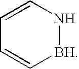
C1=CN[BH]C=C1
